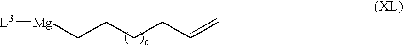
[Mg]([L3])CCCCC=C
